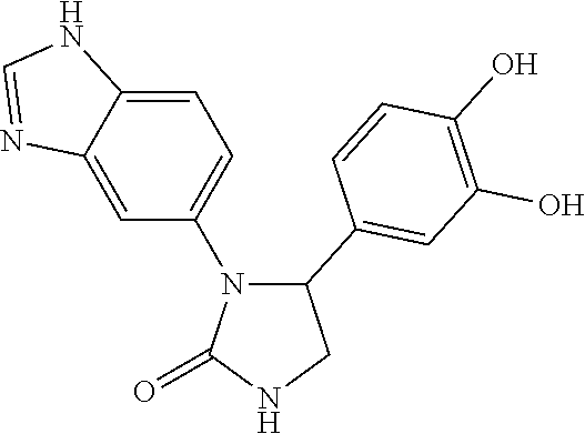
N1(C2=CC=C3C(=C2)N=CN3)C(=O)NCC1C1=CC(O)=C(O)C=C1
